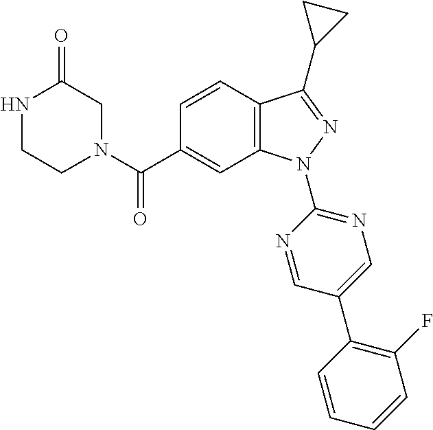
C12=C(N(C3=NC=C(C4=C(F)C=CC=C4)C=N3)N=C1C1CC1)C=C(C(N1CC(=O)NCC1)=O)C=C2
